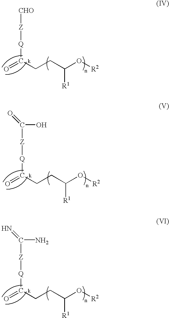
[CHO][Z][Q]C(CCC(O[R2])[R1])=O.C([Z][Q]C(CCC(O[R2])[R1])=O)(O)=O.C([Z][Q]C(CCC(O[R2])[R1])=O)(N)=N
